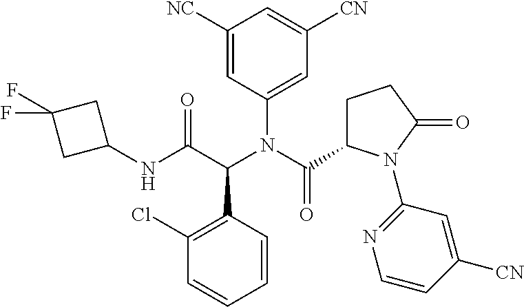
C1(Cl)=C(C(C(NC2CC(F)(F)C2)=O)N(C(C2CCC(=O)N2C2=NC=CC([CN])=C2)=O)C2=CC([CN])=CC([NC])=C2)C=CC=C1
